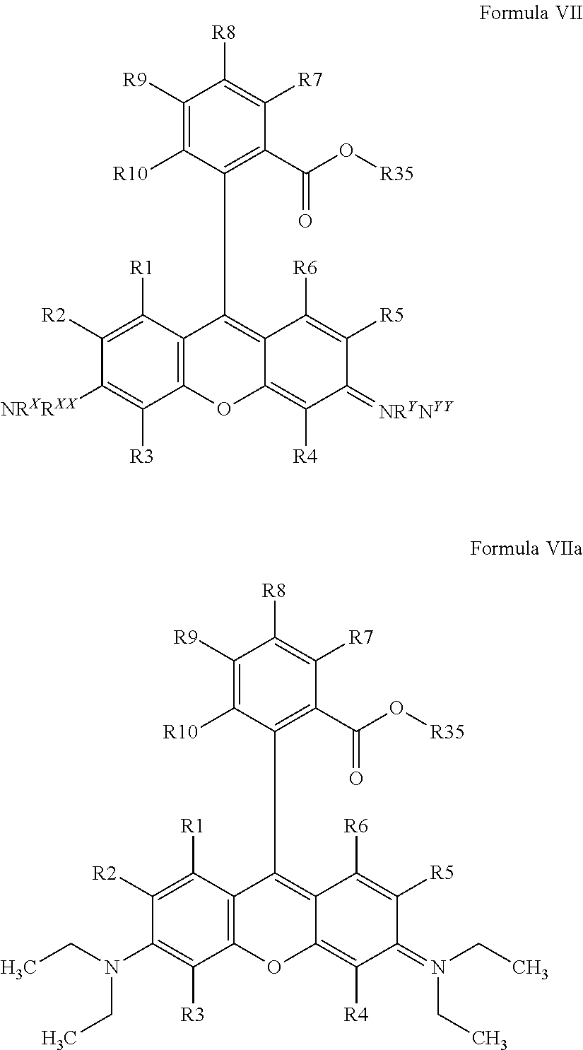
C1([R2])=C([R1])C2=C(C([R3])=C1[NRXRXX])OC1=C([R4])C(=[NRYNYY])C([R5])=C([R6])C1=C2CCC1=C(C(O[R35])=O)C([R7])=C([R8])C([R9])=C1[R10].C1([R2])=C([R1])C2=C(C([R3])=C1N(CC)CC)OC1=C([R4])C(=N(CC)CC)C([R5])=C([R6])C1=C2CCC1=C(C(O[R35])=O)C([R7])=C([R8])C([R9])=C1[R10]
